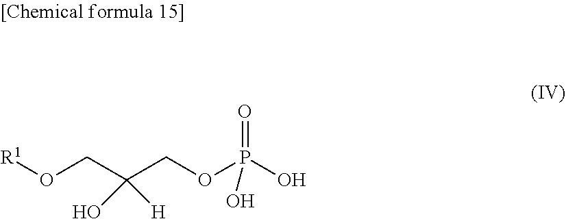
[R1]OCC(COP(O)(=O)O)(O)[H]
